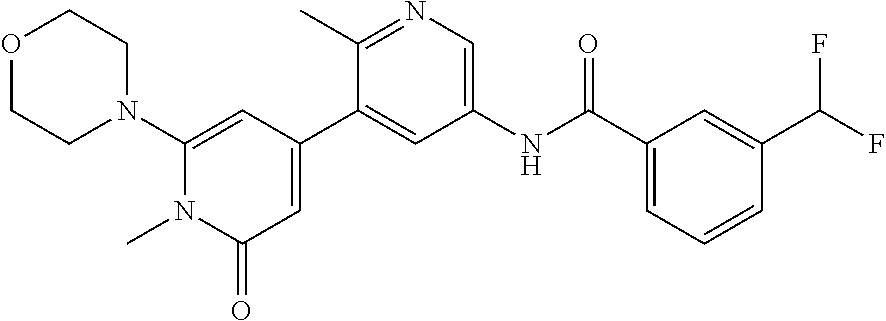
O1CCN(C2=CC(C3=CC(NC(C4=CC=CC(C(F)F)=C4)=O)=CN=C3C)=CC(=O)N2C)CC1
